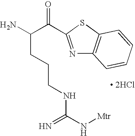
[ 2HCl].NC(C(=O)C1=NC2=C(S1)C=CC=C2)CCCNC(N[Mtr])=N
